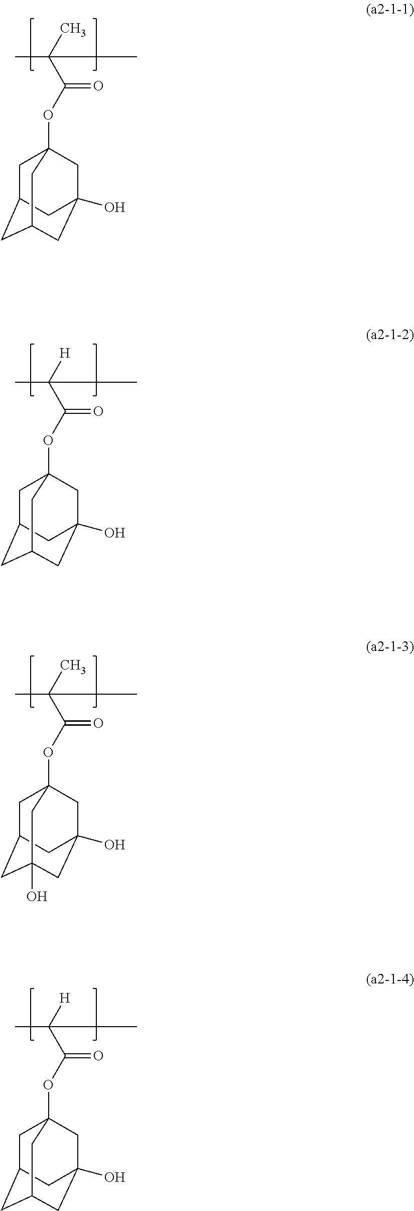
C1C2CC3CC(O)(CC1(OC(C(C)(C)C)=O)C3)C2.C1C2CC3CC(O)(CC1(OC(C([H])(C)C)=O)C3)C2.C1C2CC3(O)CC(O)(CC1(OC(C(C)(C)C)=O)C3)C2.C1C2CC3CC(O)(CC1(OC(C([H])(C)C)=O)C3)C2
